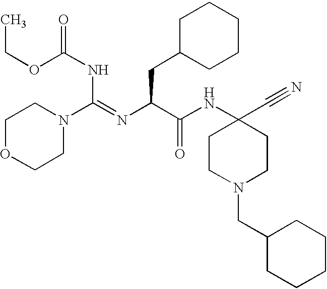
C1OCCN(C(NC(OCC)=O)=NC(C(NC2(C#N)CCN(CC3CCCCC3)CC2)=O)CC2CCCCC2)C1
